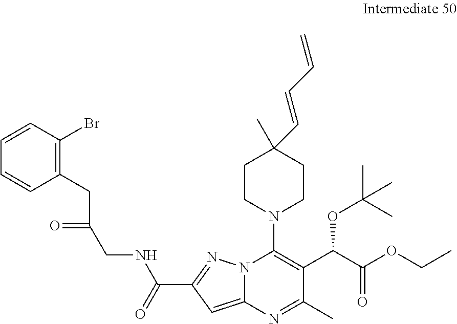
C1(C(=O)NCC(=O)CC2=C(Br)C=CC=C2)=NN2C(=C1)N=C(C)C(C(C(OCC)=O)OC(C)(C)C)=C2N1CCC(C)(C=CC=C)CC1
